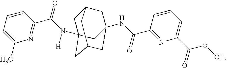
C1C2(N(C(C3=NC(C)=CC=C3)=O)[H])CC3CC(NC(C4=NC(C(=O)OC)=CC=C4)=O)(CC1C3)C2
